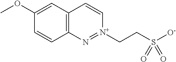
C12=C(C=C(OC)C=C1)C=C[N+](CCS([O-])(=O)=O)=N2
